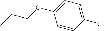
C1=CC(Cl)=CC=C1OCCC
